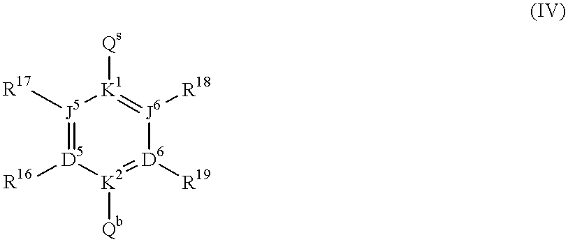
[J5]1([R17])=[D5]([R16])[K2]([Qb])=[D6]([R19])[J6]([R18])=[K1]1[Qs]
